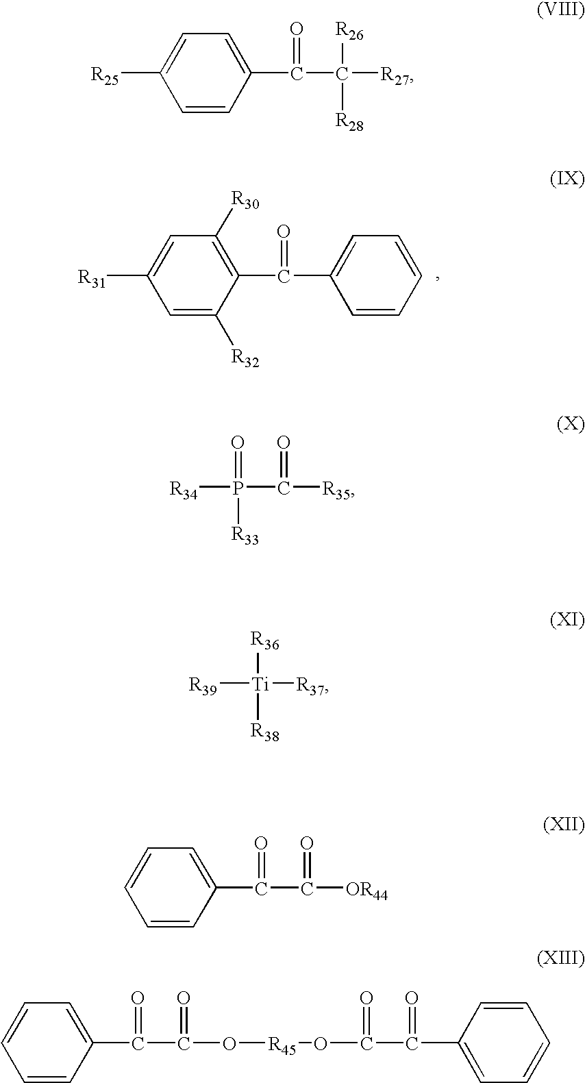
[R31]C1=CC([R30])=C(C(C2=CC=CC=C2)=O)C([R32])=C1.[R25]C1=CC=C(C(C([R27])([R26])[R28])=O)C=C1.[R34]P(C([R35])=O)(=O)[R33].[R39][Ti]([R38])([R36])[R37].C1=CC(C(C([OR44])=O)=O)=CC=C1.C1=CC(C(C(O[R45]OC(C(C2=CC=CC=C2)=O)(C)=O)=O)=O)=CC=C1
